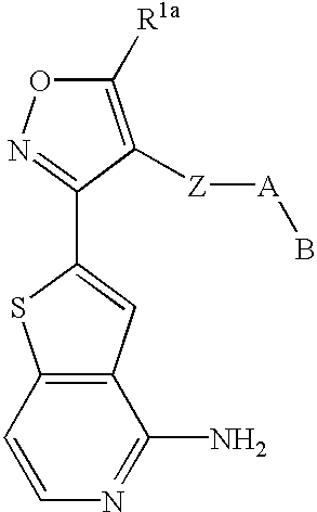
C1([R1a])=C([Z][A]B)C(C2=CC3=C(S2)C=CN=C3N)=NO1
